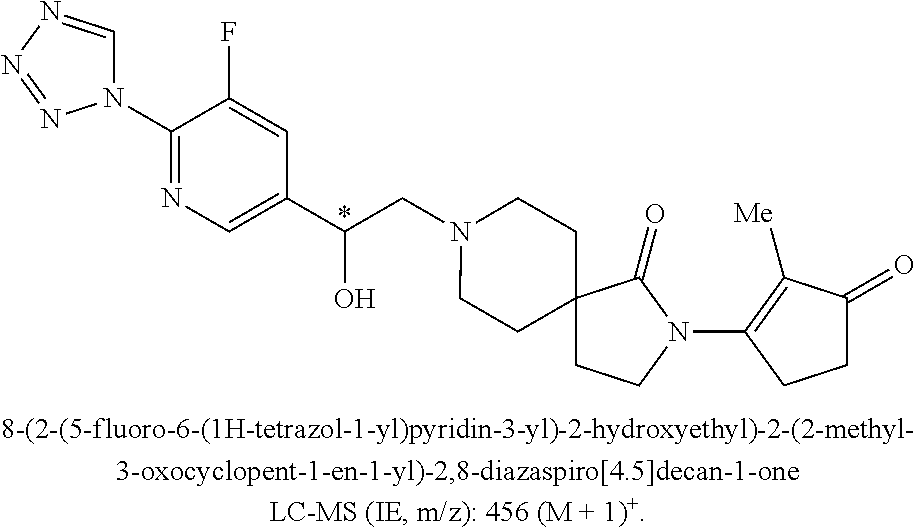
*.N1=C(N2C=NN=N2)C(F)=CC(C(O)CN2CCC3(CC2)CCN(C2=C([Me])C(=O)CC2)C3=O)=C1
